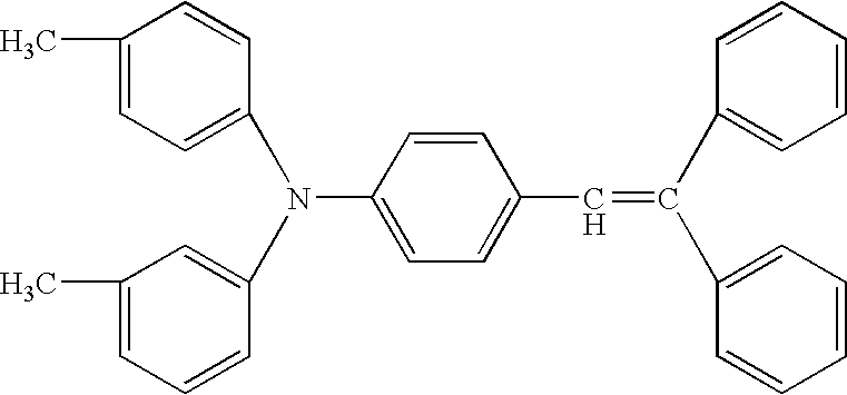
C1(N(C2=CC(C)=CC=C2)C2=CC=C(C=C(C3=CC=CC=C3)C3=CC=CC=C3)C=C2)=CC=C(C)C=C1
